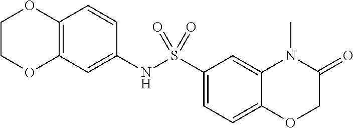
C12=C(C=C(NS(C3=CC=C4C(=C3)N(C)C(=O)CO4)(=O)=O)C=C1)OCCO2
